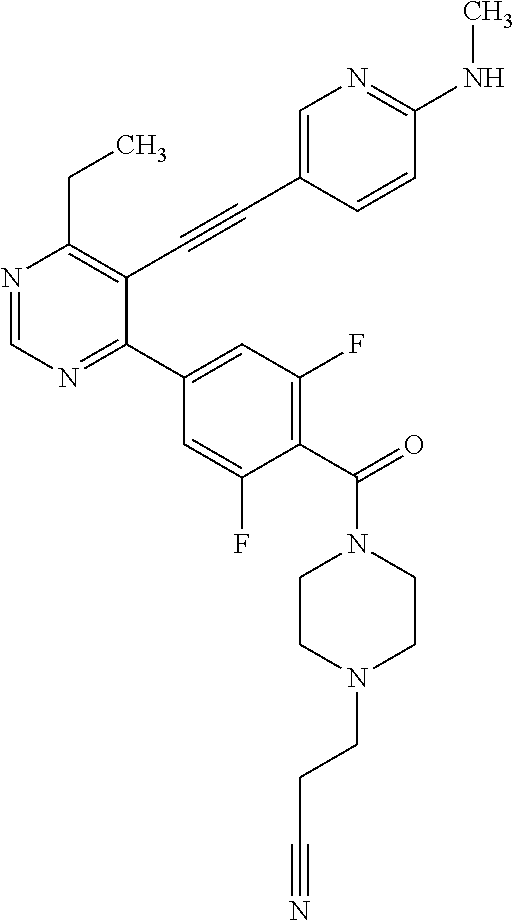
N1=CN=C(C2=CC(F)=C(C(N3CCN(CCC#N)CC3)=O)C(F)=C2)C(C#CC2=CN=C(NC)C=C2)=C1CC
